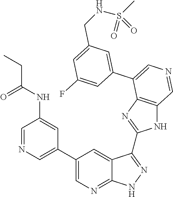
C1=NC=C(C2=CN=C3C(=C2)C(C2=NC4=C(N2)C=NC=C4C2=CC(CNS(=O)(C)=O)=CC(F)=C2)=NN3)C=C1NC(=O)CC
